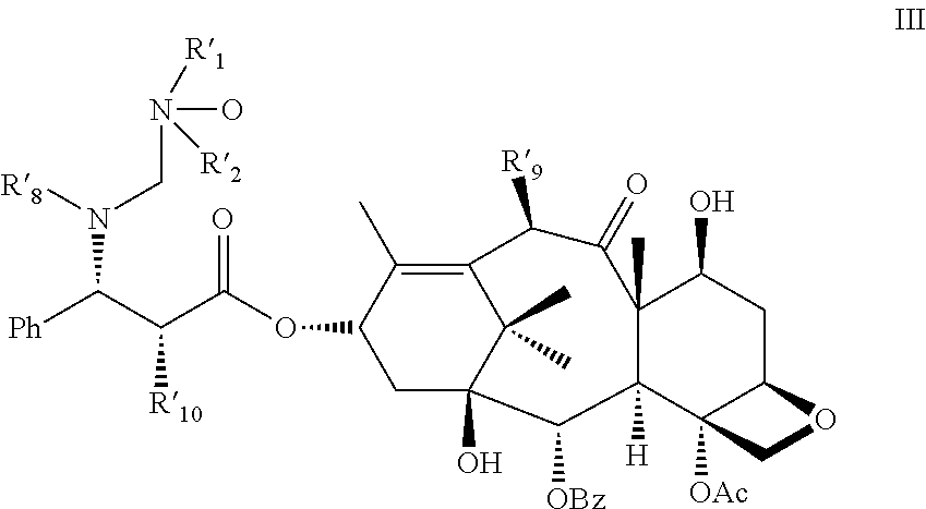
C12=C(C)C(OC(C(C([Ph])N([R8])CN(O)([R1])[R2])[R10])=O)CC(O)(C1(C)C)C([OBz])C1([H])C(C)(C(=O)C2[R9])C(O)CC2C1([OAc])CO2
